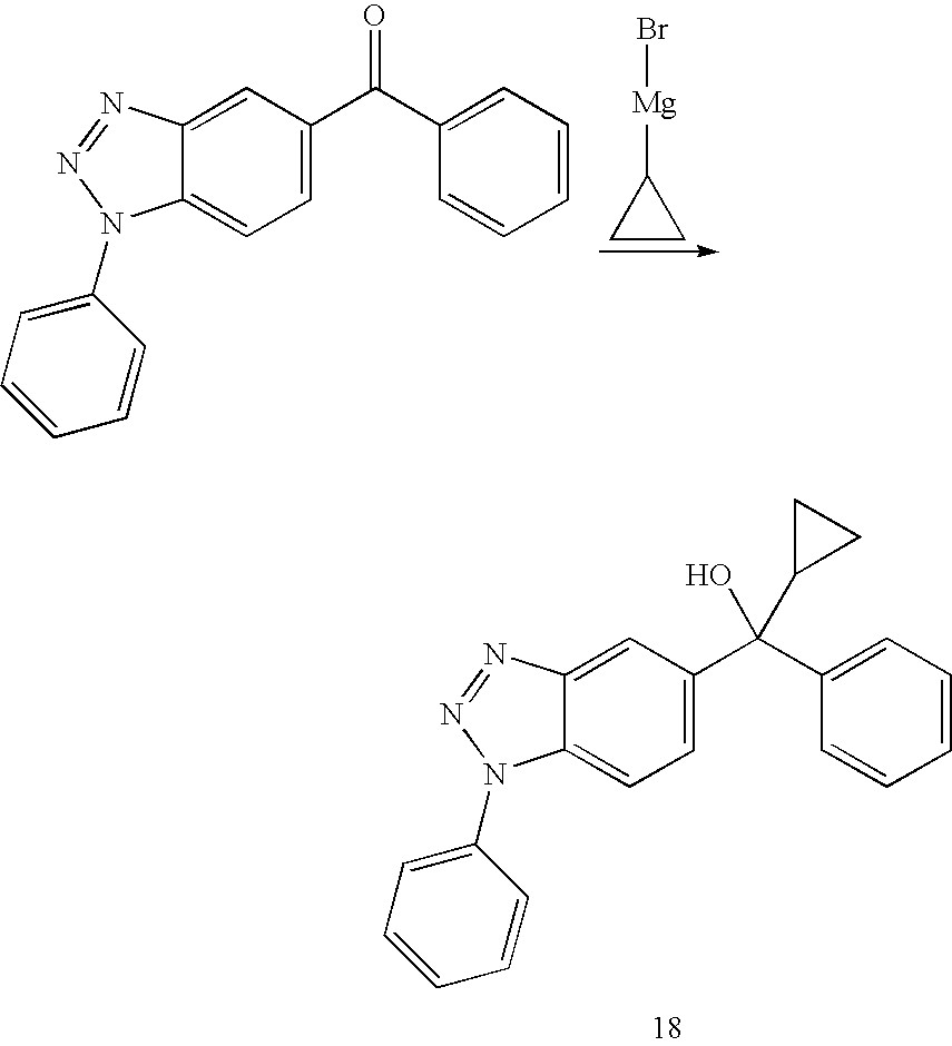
C12=CC(C(C3=CC=CC=C3)(O)C3CC3)=CC=C1N(C1=CC=CC=C1)N=N2.C1CC1[Mg]Br.C12=CC(C(C3=CC=CC=C3)=O)=CC=C1N(C1=CC=CC=C1)N=N2
